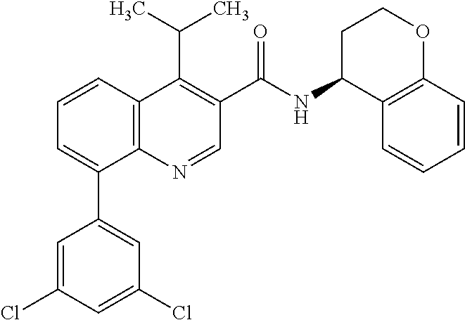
C1=CC2=C(C(C3=CC(Cl)=CC(Cl)=C3)=C1)N=CC(C(NC1C3=C(OCC1)C=CC=C3)=O)=C2C(C)C
